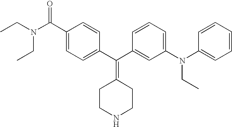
CCN(CC)C(C1=CC=C(C(C2=CC(N(C3=CC=CC=C3)CC)=CC=C2)=C2CCNCC2)C=C1)=O
